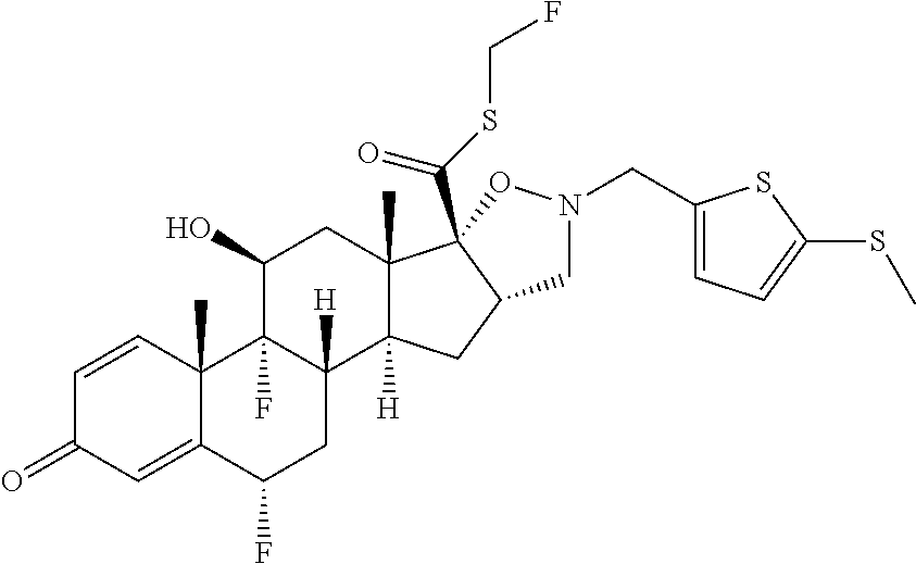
C1=CC2(C)C(=CC1=O)C(F)CC1([H])C2(F)C(O)CC2(C)C1([H])CC1C2(C(SCF)=O)ON(CC2=CC=C(SC)S2)C1
